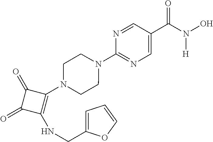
C1(C(=O)N(O)[H])=CN=C(N2CCN(C3=C(NCC4=CC=CO4)C(=O)C3=O)CC2)N=C1
